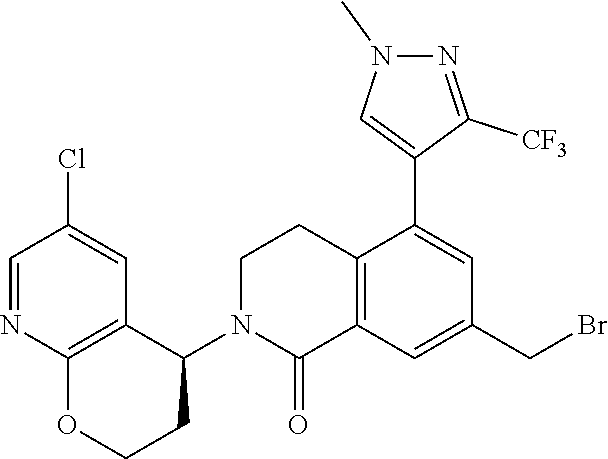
[CF3]C1=NN(C)C=C1C1=CC(CBr)=CC2=C1CCN(C1C3=C(OCC1)N=CC(Cl)=C3)C2=O
